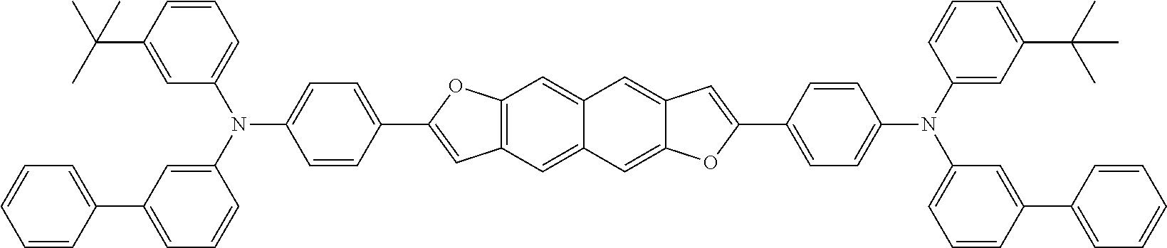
C1=C(C(C)(C)C)C=CC=C1N(C1=CC(C2=CC=CC=C2)=CC=C1)C1=CC=C(C2=CC3=C(O2)C=C2C(=C3)C=C3C(=C2)C=C(C2=CC=C(N(C4=CC(C(C)(C)C)=CC=C4)C4=CC=CC(C5=CC=CC=C5)=C4)C=C2)O3)C=C1
